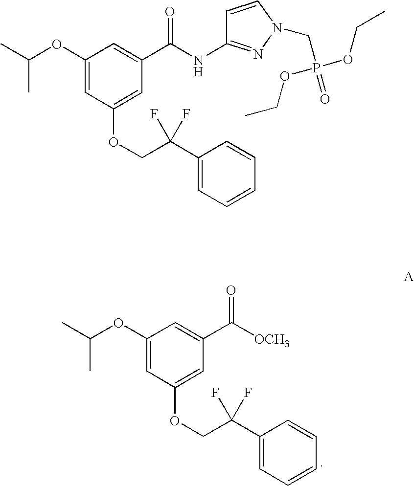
C1(OC(C)C)=CC(OCC(C2=CC=CC=C2)(F)F)=CC(C([OCH3])=O)=C1.C1(OC(C)C)=CC(OCC(C2=CC=CC=C2)(F)F)=CC(C(NC2=NN(CP(=O)(OCC)OCC)C=C2)=O)=C1
